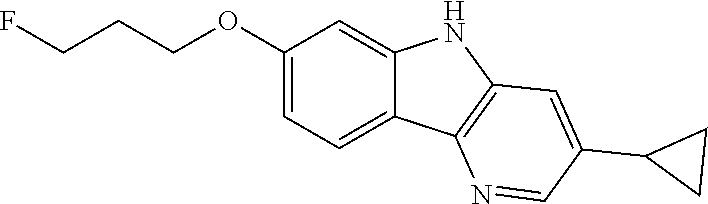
C1=C(OCCCF)C=C2C(=C1)C1=C(N2)C=C(C2CC2)C=N1
